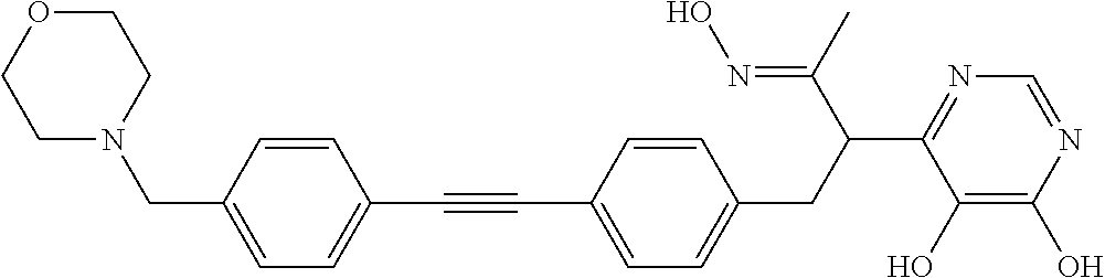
C(#CC1=CC=C(CN2CCOCC2)C=C1)C1=CC=C(CC(C2=NC=NC(O)=C2O)C(C)=NO)C=C1
